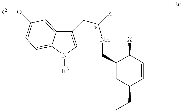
C1(CC(NCC2CC(CC)C=CC2[X])[R])=CN([R3])C2=CC=C(O[R2])C=C12
